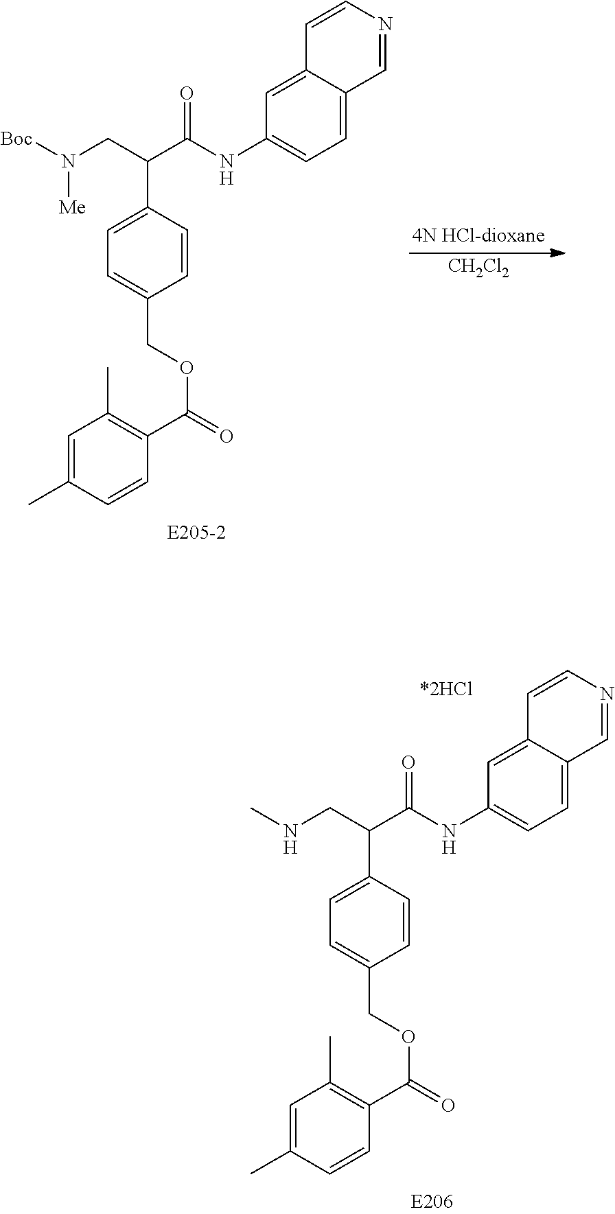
C(C(NC1=CC=C2C(=C1)C=CN=C2)=O)(CN([Boc])[Me])C1=CC=C(COC(=O)C2=C(C)C=C(C)C=C2)C=C1.[CH2Cl2].C(C(NC1=CC=C2C(=C1)C=CN=C2)=O)(CNC)C1=CC=C(COC(=O)C2=C(C)C=C(C)C=C2)C=C1.[*2HCl]
